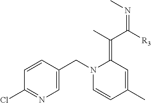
C1=CC(CN2C=CC(C)=CC2=C(C([R3])=NC)C)=CN=C1Cl
